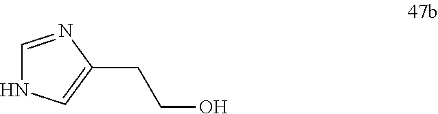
C1=NC(CCO)=CN1
